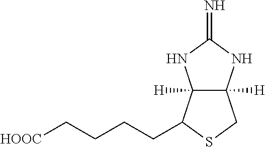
C12([H])C([H])(C(CCCC[HOOC])SC1)NC(=N)N2
